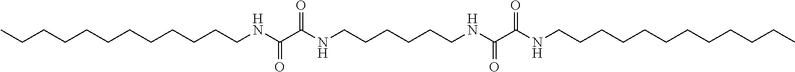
CCCCCCCCCCCCNC(C(NCCCCCCNC(C(NCCCCCCCCCCCC)=O)=O)=O)=O
